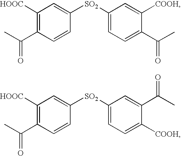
[HOOC]C1=C(C(C)=O)C=CC([SO2]C2=CC=C(C(C)=O)C([COOH])=C2)=C1.[HOOC]C1=C(C(C)=O)C=CC([SO2]C2=CC=C([COOH])C(C(C)=O)=C2)=C1
